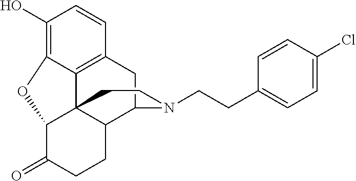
C12=C3C=CC(O)=C1OC1C24C(C(C3)N(CCC2=CC=C(Cl)C=C2)CC4)CCC1=O
